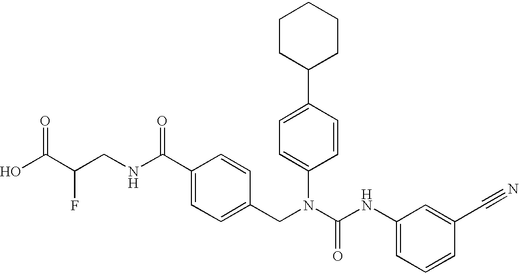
OC(C(CNC(C1=CC=C(CN(C(NC2=CC=CC(C#N)=C2)=O)C2=CC=C(C3CCCCC3)C=C2)C=C1)=O)F)=O
